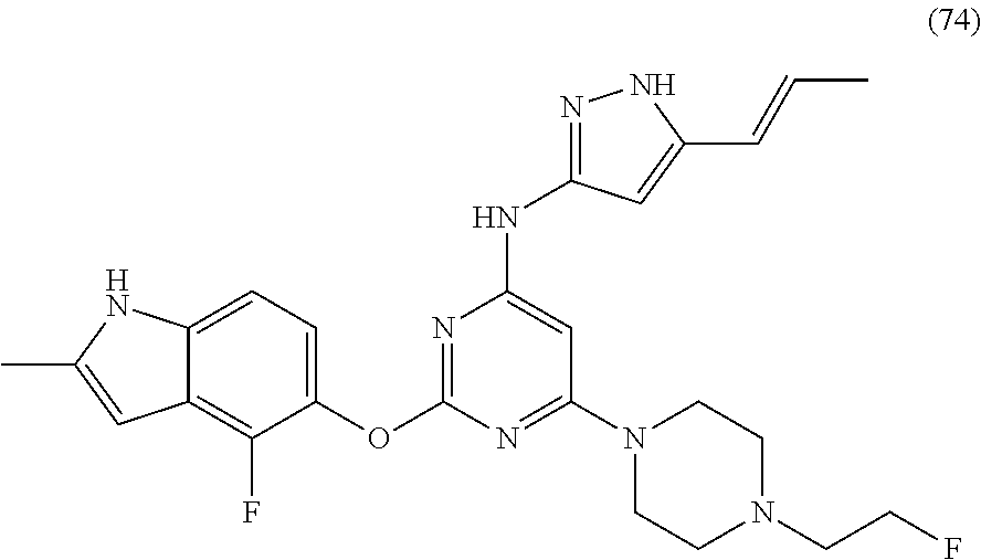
C1=C2C(=C(F)C(OC3=NC(NC4=NNC(C=CC)=C4)=CC(N4CCN(CCF)CC4)=N3)=C1)C=C(C)N2
